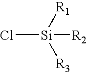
Cl[Si]([R1])([R3])[R2]
